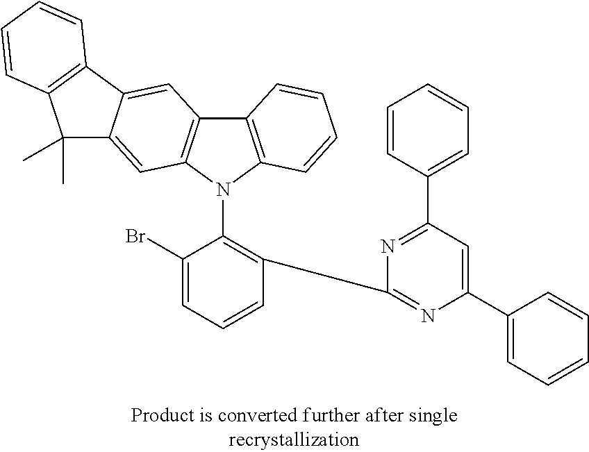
C12=C(N(C3=C(C4=NC(C5=CC=CC=C5)=CC(C5=CC=CC=C5)=N4)C=CC=C3Br)C3=C1C=C1C(=C3)C(C)(C)C3=C1C=CC=C3)C=CC=C2
